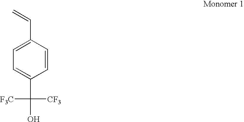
C1=CC(C=C)=CC=C1C([CF3])([F3C])O
